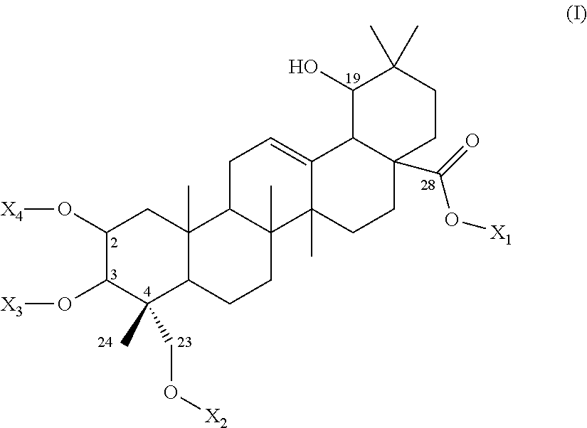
C1(O[X4])C(O[X3])C(C)(CO[X2])C2C(C)(C1)C1C(C)(CC2)C2(C)C(=CC1)C1C(O)C(C)(C)CCC1(C(=O)O[X1])CC2
